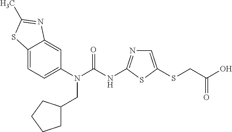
C12=CC=C(N(C(NC3=NC=C(SCC(O)=O)S3)=O)CC3CCCC3)C=C1N=C(C)S2
